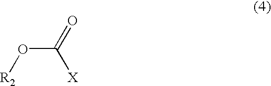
O(C(=O)[X])[R2]
